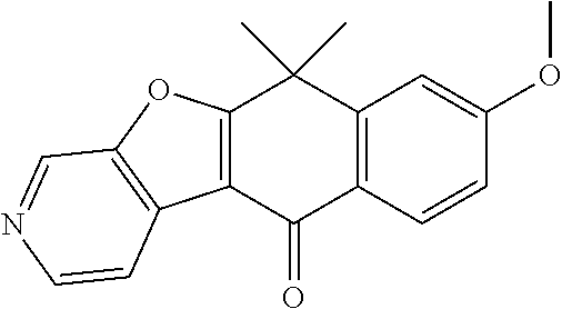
C12=C(C(=O)C3=C(C1(C)C)C=C(OC)C=C3)C1=C(O2)C=NC=C1
